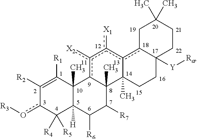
C1([R2])=C([R1])C2(C)C([H])(C([R4])([R5])c1o[R3])C([R6])C([R7])C1(C)c2c([X2])c([X1])c2c3C([Y][Ra])(CCC12C)CCC(C)(C)C3
